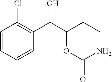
C1=CC=CC(C(C(CC)OC(=O)N)O)=C1Cl
